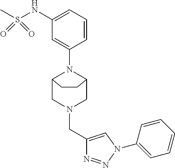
C1(NS(C)(=O)=O)=CC=CC(N2C3CN(CC4=CN(C5=CC=CC=C5)N=N4)CC2CC3)=C1
